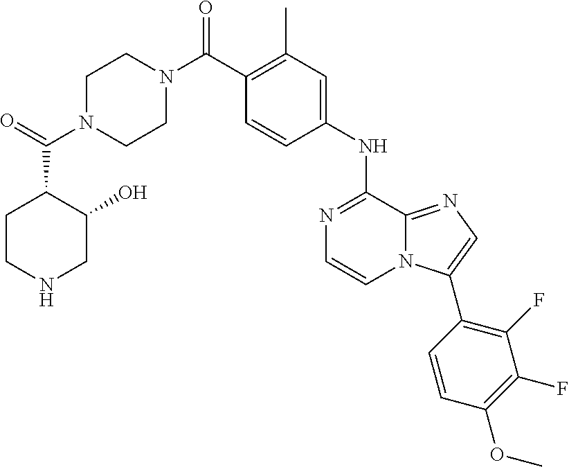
C(C1=C(C)C=C(NC2=NC=CN3C2=NC=C3C2=C(F)C(F)=C(OC)C=C2)C=C1)(=O)N1CCN(C(=O)C2CCNCC2O)CC1
